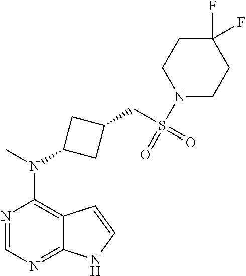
N1=CN=C2C(=C1N(C)C1CC(CS(N3CCC(F)(F)CC3)(=O)=O)C1)C=CN2
